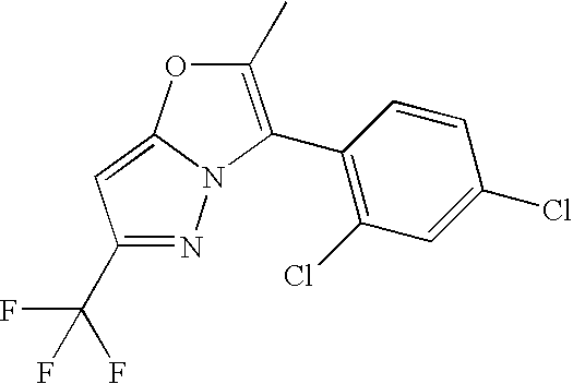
N1=C(C(F)(F)F)C=C2N1C(C1=C(Cl)C=C(Cl)C=C1)=C(C)O2
